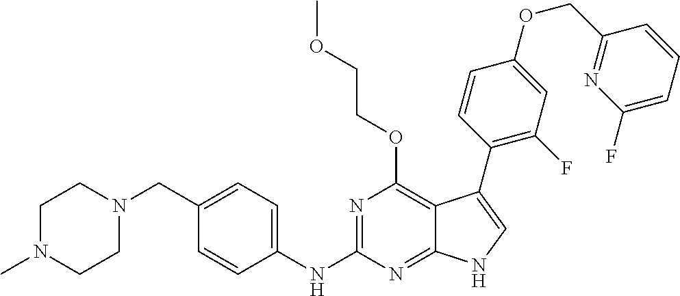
C1N(C)CCN(CC2=CC=C(NC3=NC(OCCOC)=C4C(=N3)NC=C4C3=C(F)C=C(OCC4=NC(F)=CC=C4)C=C3)C=C2)C1
